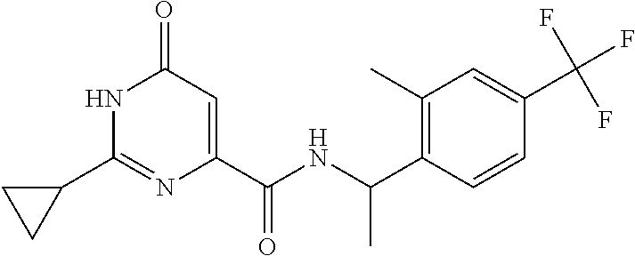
C1(=O)C=C(C(NC(C2=C(C)C=C(C(F)(F)F)C=C2)C)=O)N=C(C2CC2)N1
